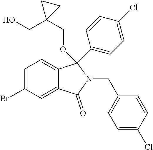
C1=C(Br)C=C2C(=C1)C(C1=CC=C(Cl)C=C1)(OCC1(CO)CC1)N(CC1=CC=C(Cl)C=C1)C2=O
